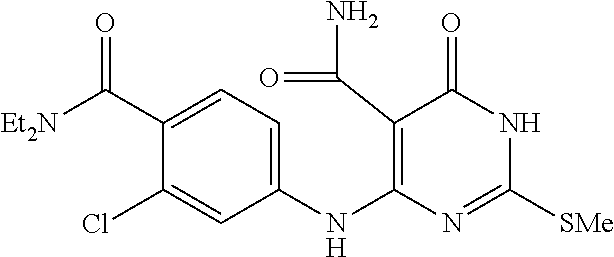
C1(C([Et2N])=O)=CC=C(NC2=C(C(N)=O)C(=O)NC([SMe])=N2)C=C1Cl
